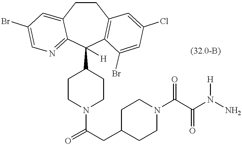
C1CC2=CC(Br)=CN=C2C(C2CCN(C(=O)CC3CCN(C(C(N(N)[H])=O)=O)CC3)CC2)([H])C2=C1C=C(Cl)C=C2Br
